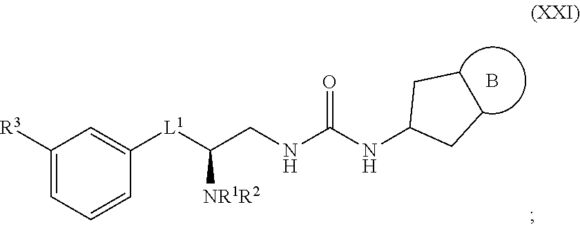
C(CNC(NC1CCCC1)=O)([L1]C1=CC([R3])=CC=C1)[NR1R2].B
